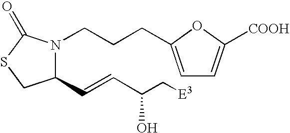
C1(C=CC(C[E3])O)N(CCCC2=CC=C([COOH])O2)C(=O)SC1
